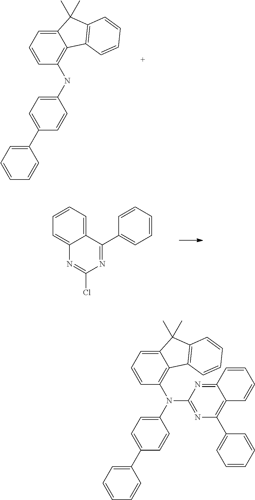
C12=CC=CC(NC3=CC=C(C4=CC=CC=C4)C=C3)=C1C1=C(C2(C)C)C=CC=C1.C12=CC=CC=C1N=C(Cl)N=C2C1=CC=CC=C1.C12=CC=CC(N(C3=CC=C(C4=CC=CC=C4)C=C3)C3=NC(C4=CC=CC=C4)=C4C(=N3)C=CC=C4)=C1C1=C(C2(C)C)C=CC=C1
